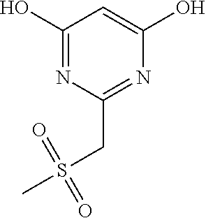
C1(O)=NC(CS(C)(=O)=O)=NC(O)=C1
